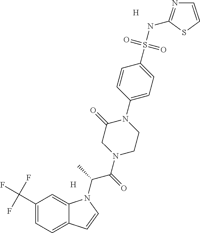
[H].C1(C(F)(F)F)=CC=C2C(=C1)N(C(C(=O)N1CCN(C3=CC=C(S(NC4=NC=CS4)(=O)=O)C=C3)C(=O)C1)C)C=C2.[H]
